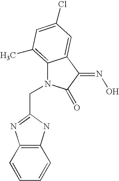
C(N1C2=C(C)C=C(Cl)C=C2C(=NO)C1=O)C1=NC2=C(N1)C=CC=C2
